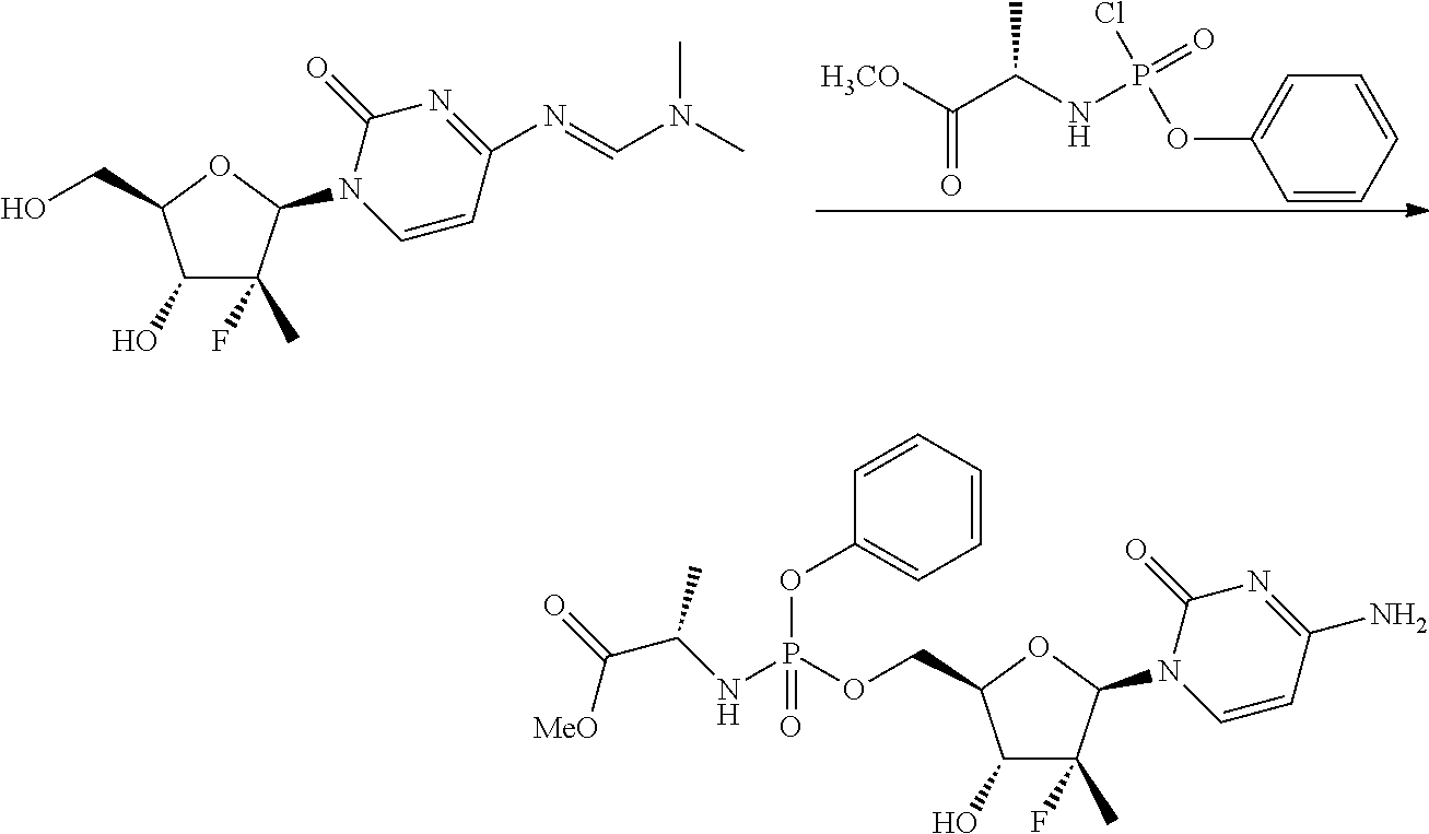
C1=CC=CC=C1OP(Cl)(=O)NC(C([H3CO])=O)C.C1(O)C(F)(C)C(N2C=CC(N=CN(C)C)=NC2=O)OC1CO.C1(O)C(F)(C)C(N2C=CC(N)=NC2=O)OC1COP(NC(C(=O)[MeO])C)(OC1=CC=CC=C1)=O
